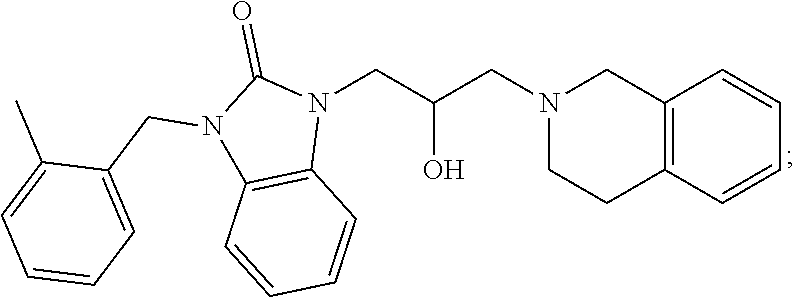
C12=C(C=CC=C1)CCN(CC(CN1C(=O)N(CC3=CC=CC=C3C)C3=C1C=CC=C3)O)C2
